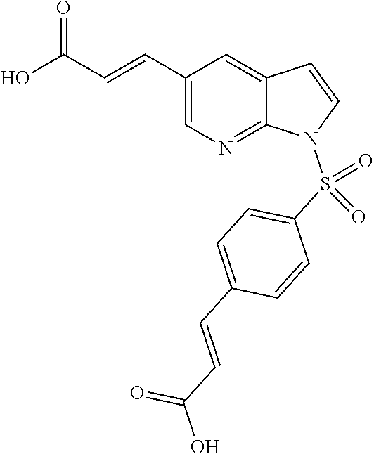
C1(C=CC(O)=O)=CN=C2C(=C1)C=CN2S(C1=CC=C(C=CC(O)=O)C=C1)(=O)=O
